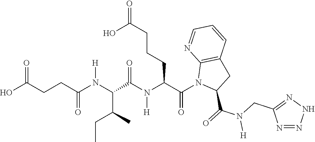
C(CC(N(C(C(C)CC)C(N(C(C(N1C(C(=O)N(CC2=NNN=N2)[H])CC2=C1N=CC=C2)=O)CCCC(=O)O)[H])=O)[H])=O)C(O)=O
